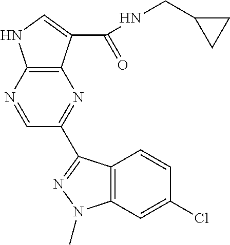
C12=C(C(C(NCC3CC3)=O)=CN1)N=C(C1=NN(C)C3=C1C=CC(Cl)=C3)C=N2
